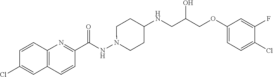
C12=C(C=CC(C(NN3CCC(NCC(COC4=CC=C(Cl)C(F)=C4)O)CC3)=O)=N1)C=C(Cl)C=C2
